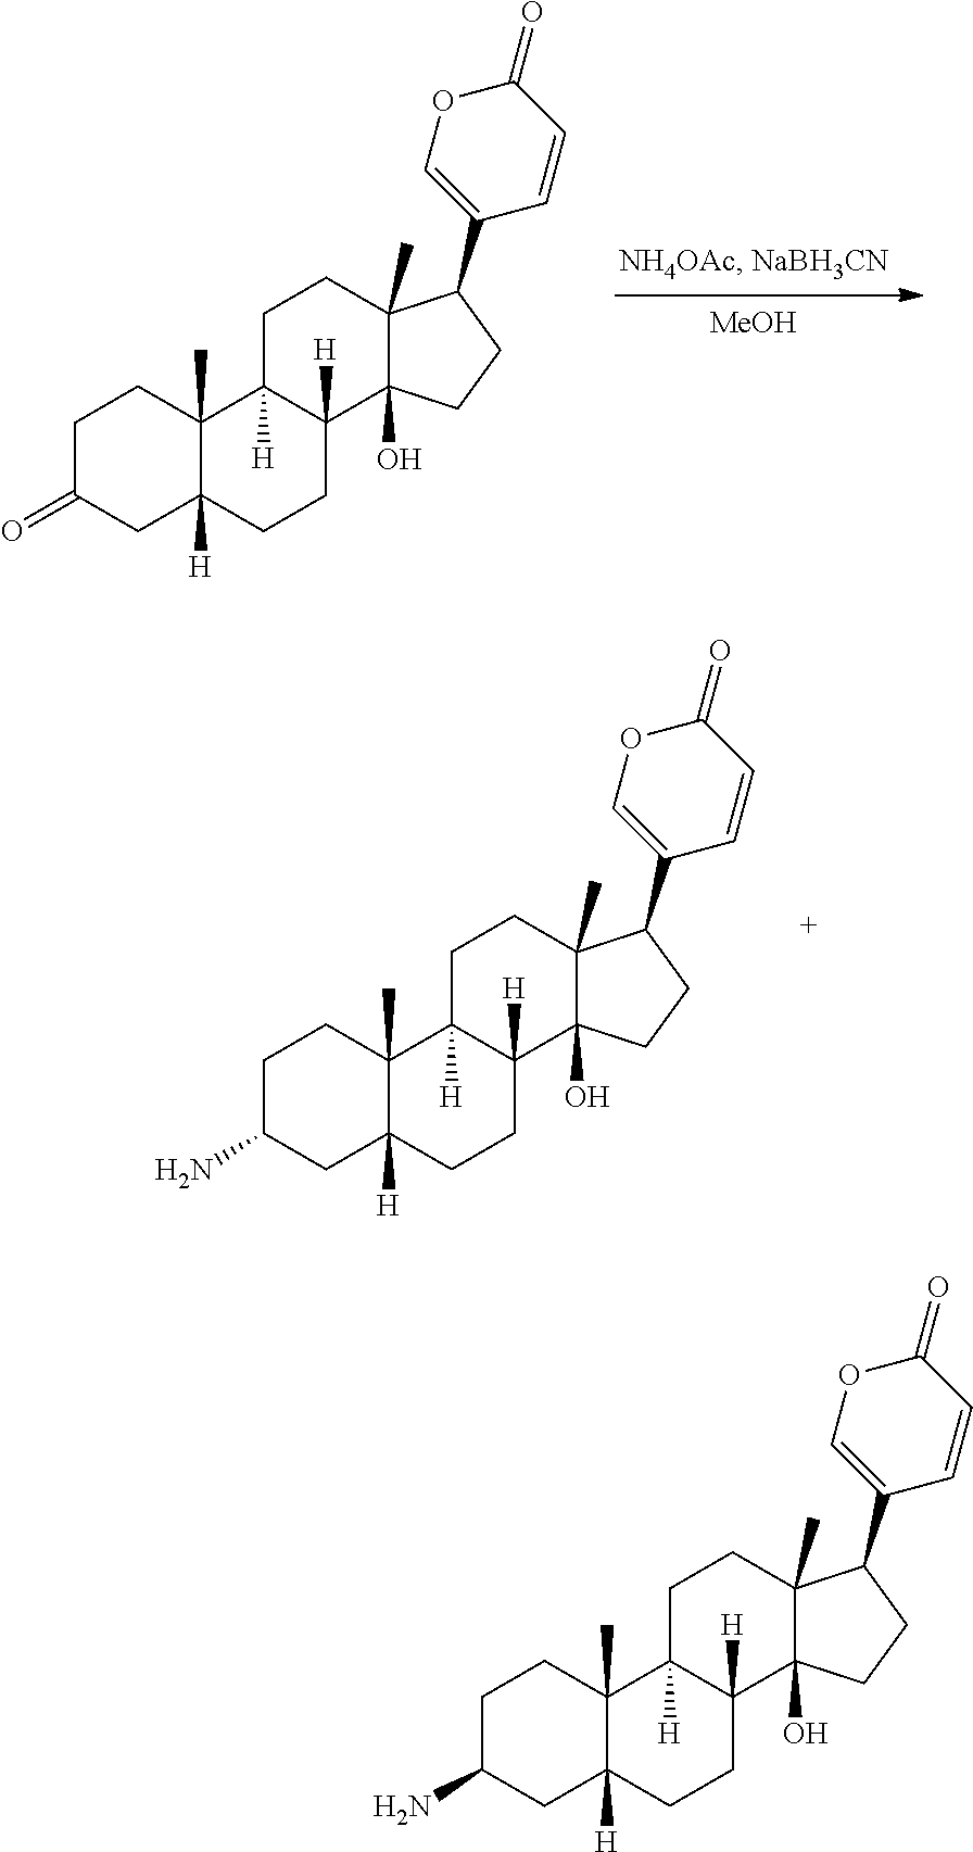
[MeOH].C1C(=O)CC2([H])C(C)(C1)C1([H])C([H])(CC2)C2(O)C(C)(CC1)C(C1=COC(=O)C=C1)CC2.C1C(N)CC2([H])C(C)(C1)C1([H])C([H])(CC2)C2(O)C(C)(CC1)C(C1=COC(=O)C=C1)CC2.C1C(N)CC2([H])C(C)(C1)C1([H])C([H])(CC2)C2(O)C(C)(CC1)C(C1=COC(=O)C=C1)CC2
